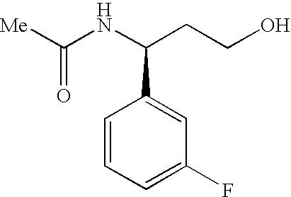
C1=CC=C(F)C=C1C(NC(=O)[Me])CCO
